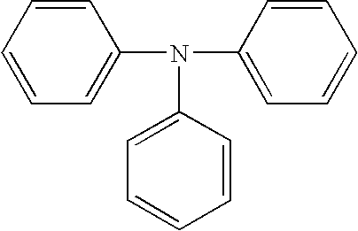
N(C1=CC=CC=C1)(C1=CC=CC=C1)C1=CC=CC=C1
